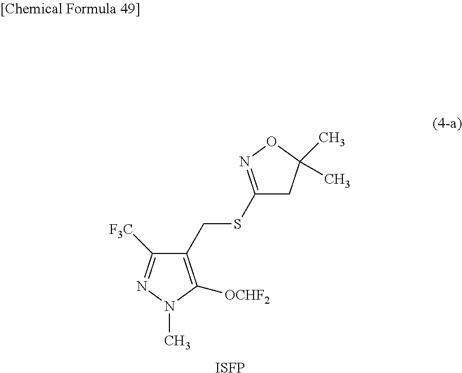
C1(SCC2=C([OCHF2])N(C)N=C2[F3C])=NOC(C)(C)C1.[ISFP]
